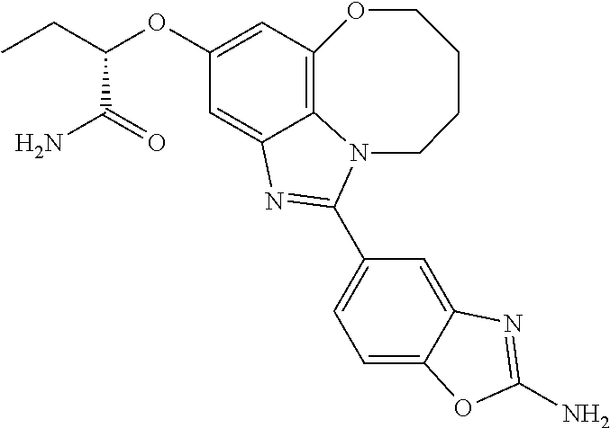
C12=C3C=C(OC(CC)C(=O)N)C=C1N=C(C1=CC=C4C(=C1)N=C(N)O4)N2CCCCO3
